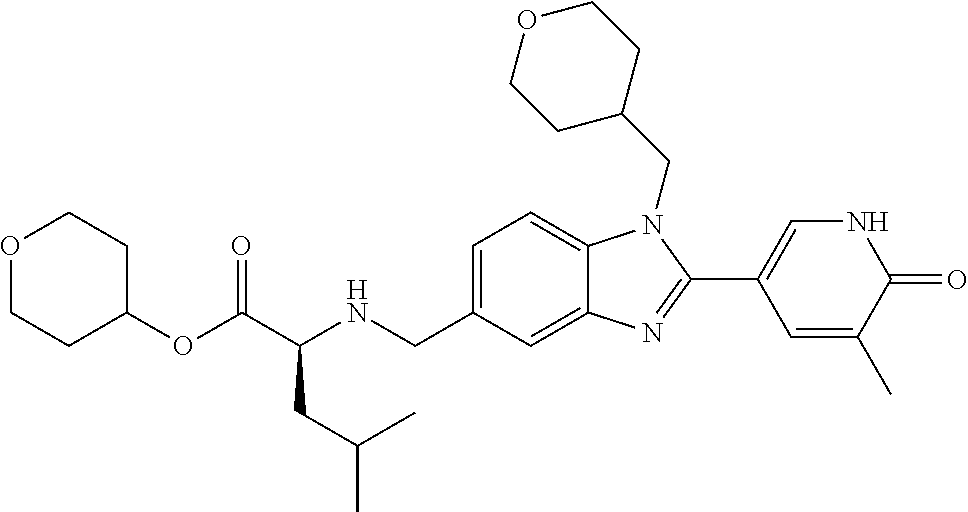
C1(OC(C(NCC2=CC=C3C(=C2)N=C(C2=CNC(=O)C(C)=C2)N3CC2CCOCC2)CC(C)C)=O)CCOCC1
